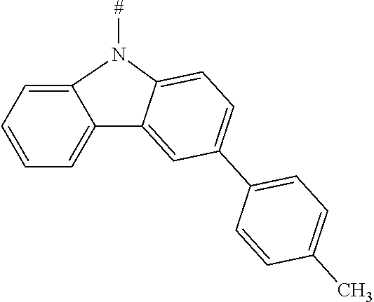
C1=C2C(=CC=C1)C1=CC(C3=CC=C(C)C=C3)=CC=C1N2[#]
